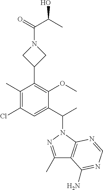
C1(C)=C(Cl)C=C(C(C)N2N=C(C)C3=C2N=CN=C3N)C(OC)=C1C1CN(C(=O)C(C)O)C1
